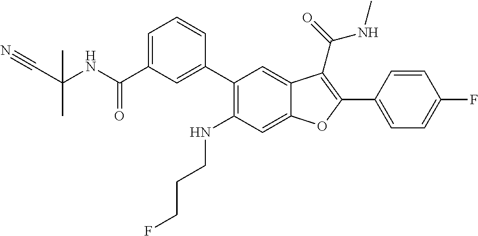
C1=CC(C2=C(C(=O)NC)C3=CC(C4=CC(C(NC(C#N)(C)C)=O)=CC=C4)=C(NCCCF)C=C3O2)=CC=C1F
